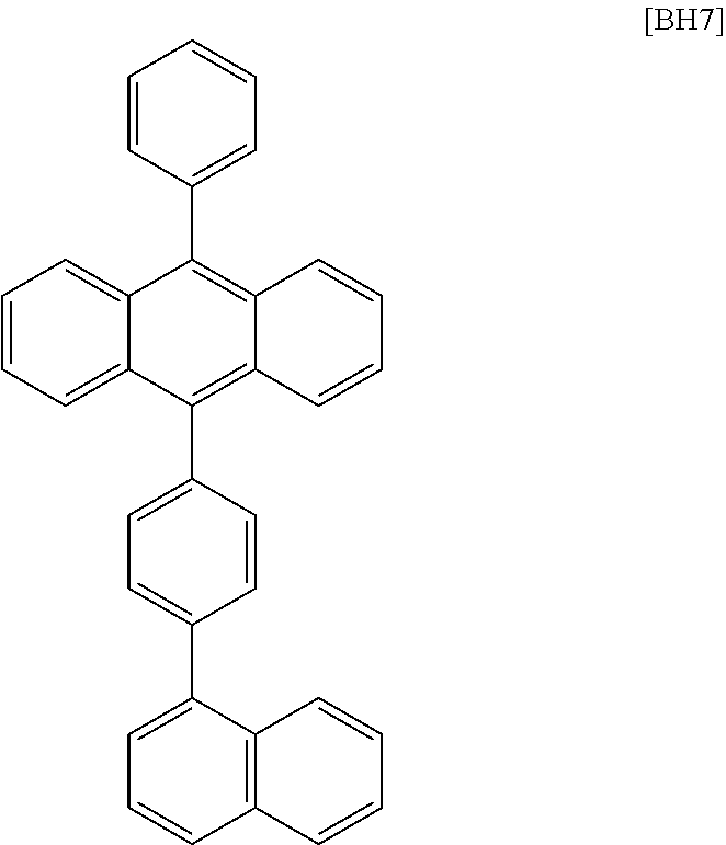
C1=CC(C2=C3C(=C(C4=CC=C(C5=CC=CC6=C5C=CC=C6)C=C4)C4=CC=CC=C24)C=CC=C3)=CC=C1
